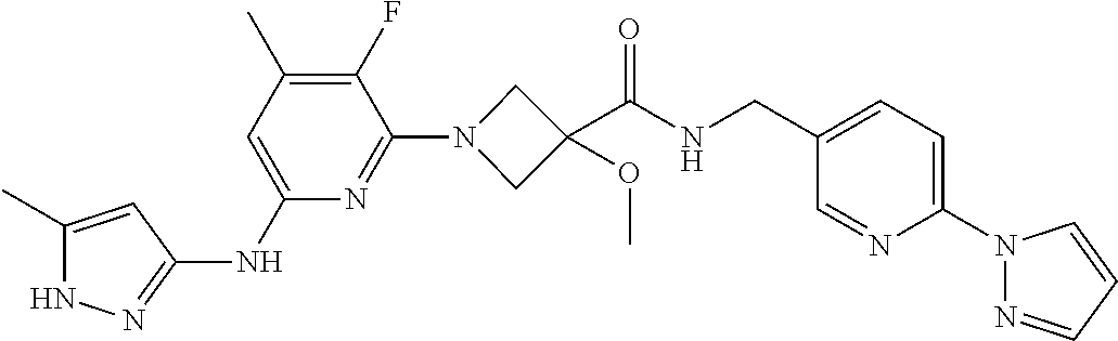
N1C(C)=CC(NC2=CC(C)=C(F)C(N3CC(C(NCC4=CC=C(N5N=CC=C5)N=C4)=O)(OC)C3)=N2)=N1
